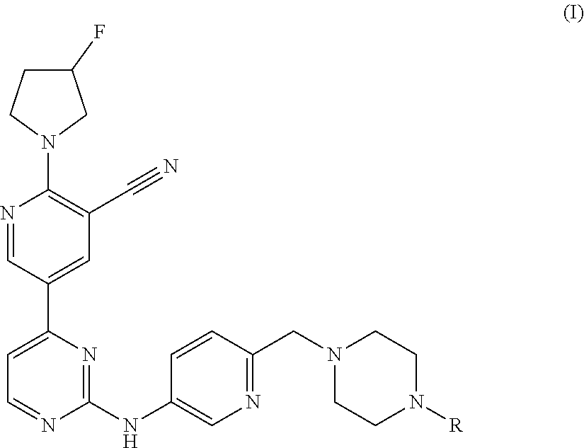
C1(F)CCN(C2=C(C#N)C=C(C3=CC=NC(NC4=CN=C(CN5CCN([R])CC5)C=C4)=N3)C=N2)C1
